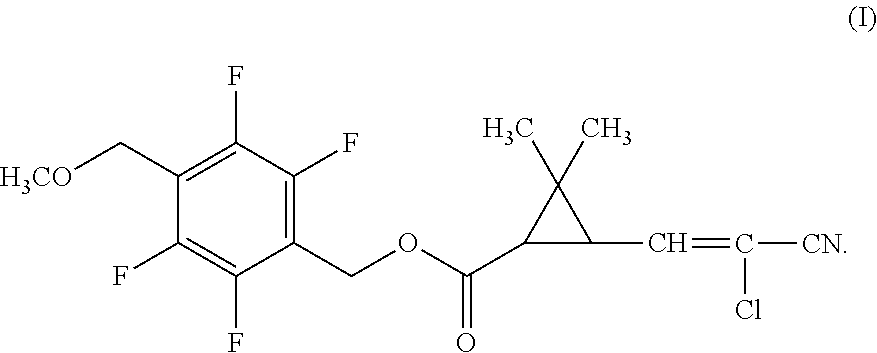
C1(C(=O)OCC2=C(F)C(F)=C(C[H3CO])C(F)=C2F)C(C=C([CN])Cl)C1(C)C
